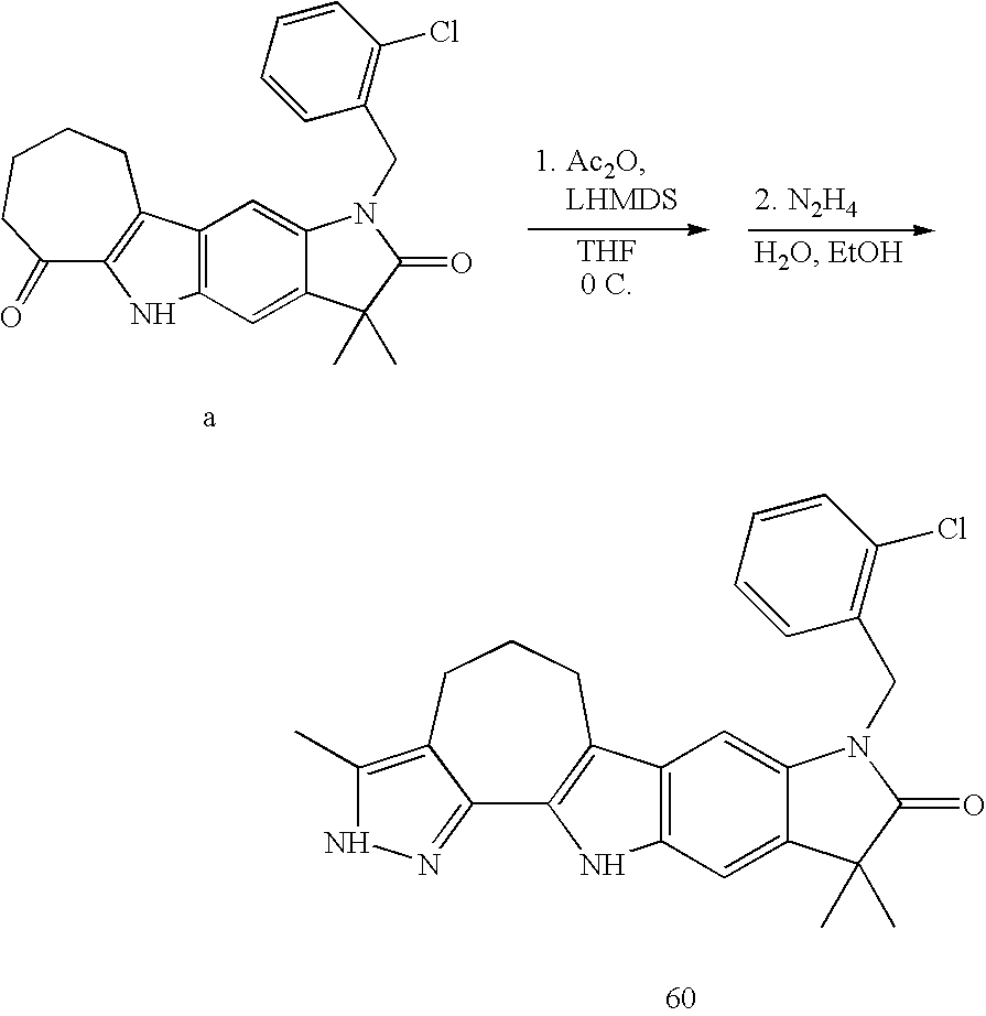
C1(C)=C2C(=NN1)C1=C(C3=C(N1)C=C1C(=C3)N(CC3=C(Cl)C=CC=C3)C(=O)C1(C)C)CCC2.C12=C(C=C3C(=C1)N(CC1=C(Cl)C=CC=C1)C(=O)C3(C)C)NC1=C2CCCCC1=O
